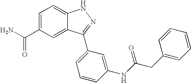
C1=C(C(N)=O)C=C2C(=C1)NN=C2C1=CC=CC(NC(CC2=CC=CC=C2)=O)=C1
